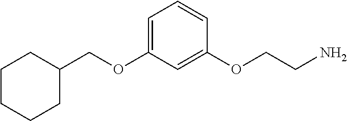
C1CCCC(COC2=CC=CC(OCCN)=C2)C1
